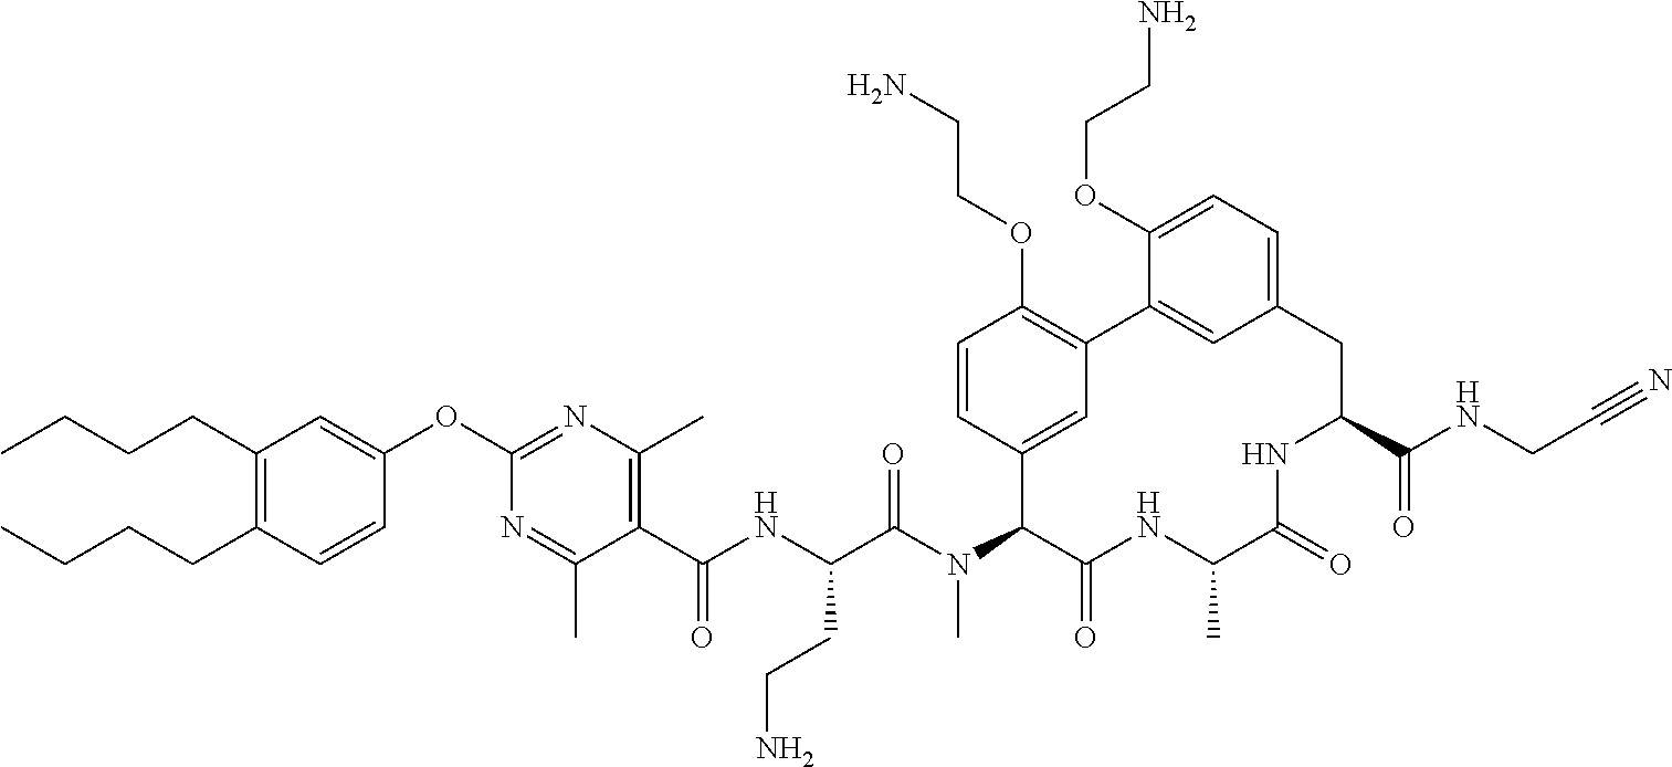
C1(C(NC(C(N(C2C(=O)NC(C)C(=O)NC(C(NCC#N)=O)CC3=CC=C(OCCN)C(=C3)C3=C(OCCN)C=CC2=C3)C)=O)CCN)=O)=C(C)N=C(OC2=CC(CCCC)=C(CCCC)C=C2)N=C1C
